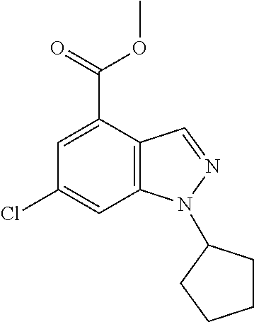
C1(Cl)=CC2=C(C(C(=O)OC)=C1)C=NN2C1CCCC1
